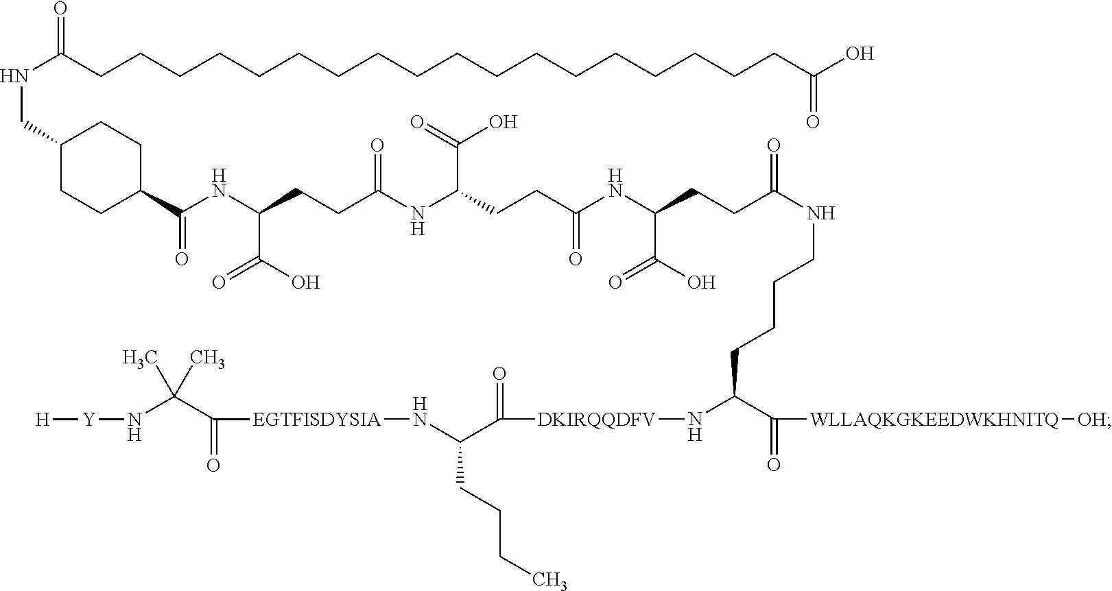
N(C(CCCCCCCCCCCCCCCCCCC(O)=O)=O)CC1CCC(C(NC(CCC(NC(CCC(NC(CCC(NCCCCC(C([WLLAQKGKEEDWKHNITQ][OH])=O)N[DKIRQQDFV]C(C(N[EGTFISDYSIA]C(C(N[Y][H])(C)C)=O)CCCC)=O)=O)C(O)=O)=O)C(=O)O)=O)C(O)=O)=O)CC1
